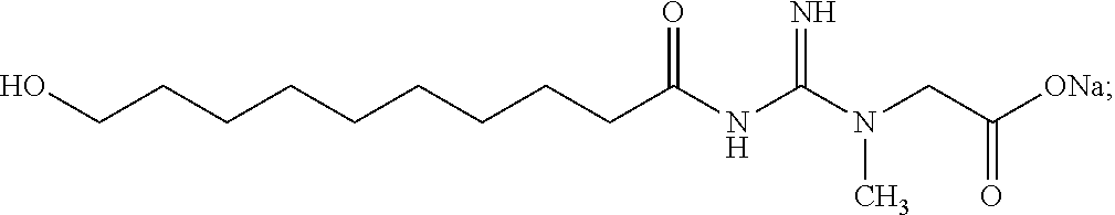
C(CCCCCCCCC(NC(N(CC([ONa])=O)C)=N)=O)O
